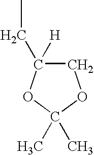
C1C([H])(CC)OC(C)(C)O1
